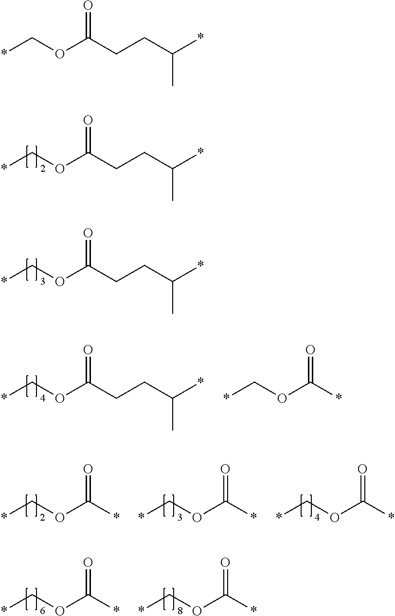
*COC(CCC(*)C)=O.*COC(CCC(*)C)=O.*COC(CCC(*)C)=O.*COC(*)=O.*COC(*)=O.*COC(*)=O.*COC(*)=O.*COC(*)=O.*COC(*)=O.*COC(CCC(*)C)=O
